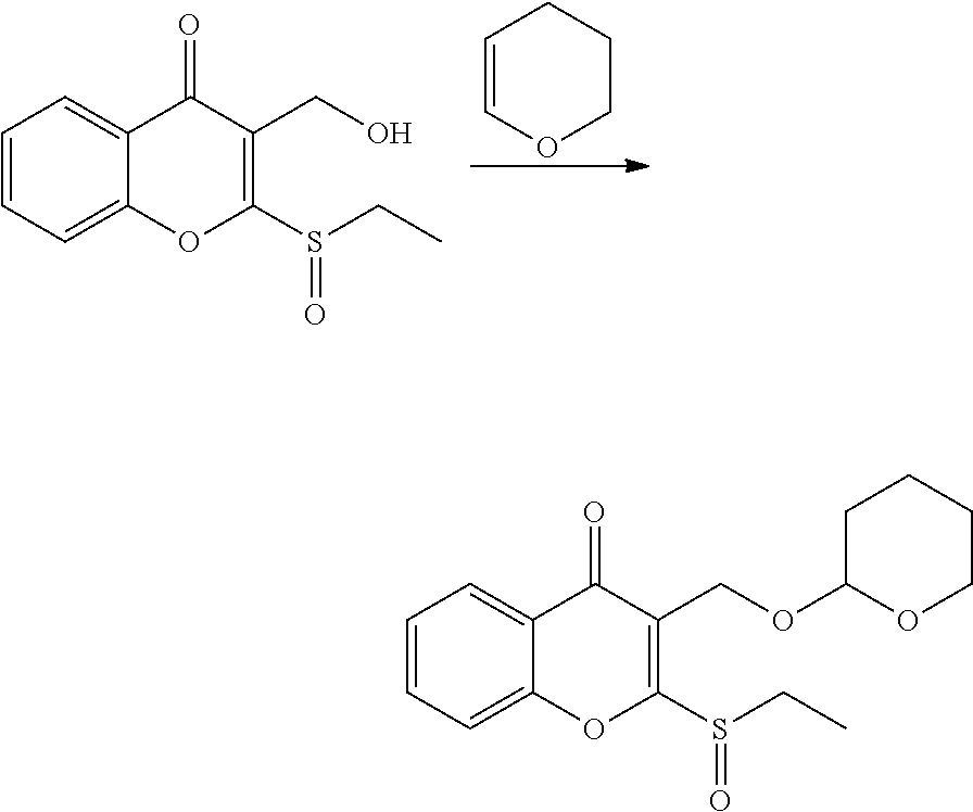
C1=CC=C2C(=C1)C(=O)C(CO)=C(S(CC)=O)O2.C1=COCCC1.C1=CC=C2C(=C1)C(=O)C(COC1OCCCC1)=C(S(CC)=O)O2
